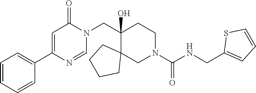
N(C(N1CCC(CN2C(=O)C=C(C3=CC=CC=C3)N=C2)(O)C2(C1)CCCC2)=O)CC1=CC=CS1
